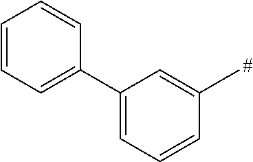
C1=CC=C(C2=CC=CC(C)=C2)C=C1
